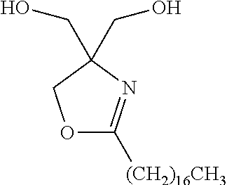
O1C([(CH2)16CH3])=NC(CO)(CO)C1
